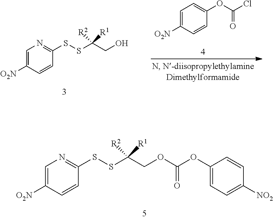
C1=C([O2N])C=CC(SSC(COC(=O)OC2=CC=C([NO2])C=C2)([R2])[R1])=N1.C1=C([O2N])C=CC(SSC(CO)([R2])[R1])=N1.C1=C([O2N])C=CC(OC(=O)Cl)=C1
